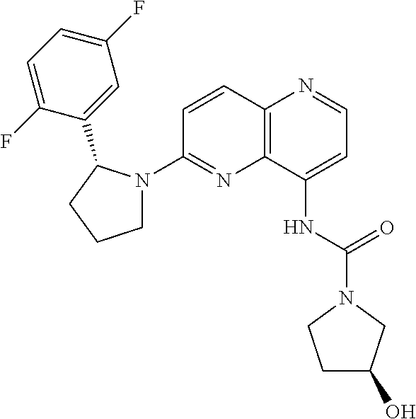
C12=C(C(NC(=O)N3CC(O)CC3)=CC=N1)N=C(N1CCCC1C1=CC(F)=CC=C1F)C=C2
